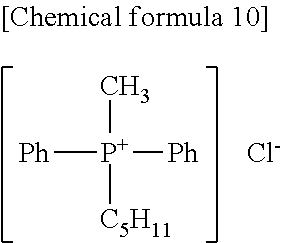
[P+]([Ph])([Ph])(C)[C5H11].[Cl-]
